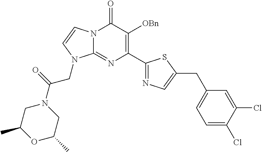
N12C(=NC(C3=NC=C(CC4=CC=C(Cl)C(Cl)=C4)S3)=C([OBn])C1=O)N(CC(N1CC(C)OC(C)C1)=O)C=C2
